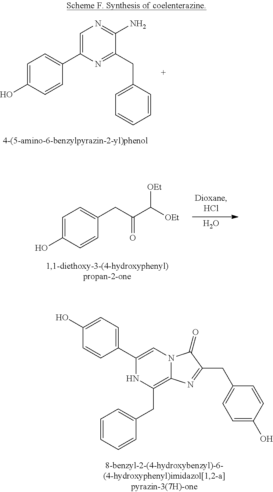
C1=C(C2=CC=C(O)C=C2)N=C(CC2=CC=CC=C2)C(N)=N1.C(C(C([OEt])[OEt])=O)C1=CC=C(O)C=C1.O.C1(C2=CN3C(=C(CC4=CC=CC=C4)N2)N=C(CC2=CC=C(O)C=C2)C3=O)=CC=C(O)C=C1
